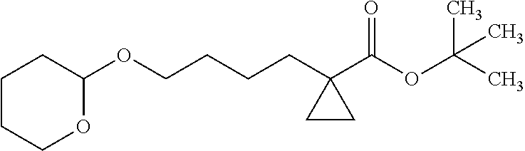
C(CCCC1(C(OC(C)(C)C)=O)CC1)OC1CCCCO1
